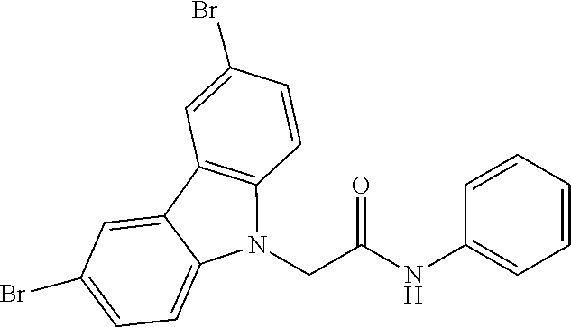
C12=C(C=CC(Br)=C1)N(CC(NC1=CC=CC=C1)=O)C1=CC=C(Br)C=C21
